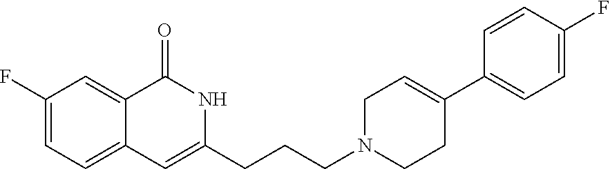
C1(F)=CC=C2C(=C1)C(=O)NC(CCCN1CC=C(C3=CC=C(F)C=C3)CC1)=C2
